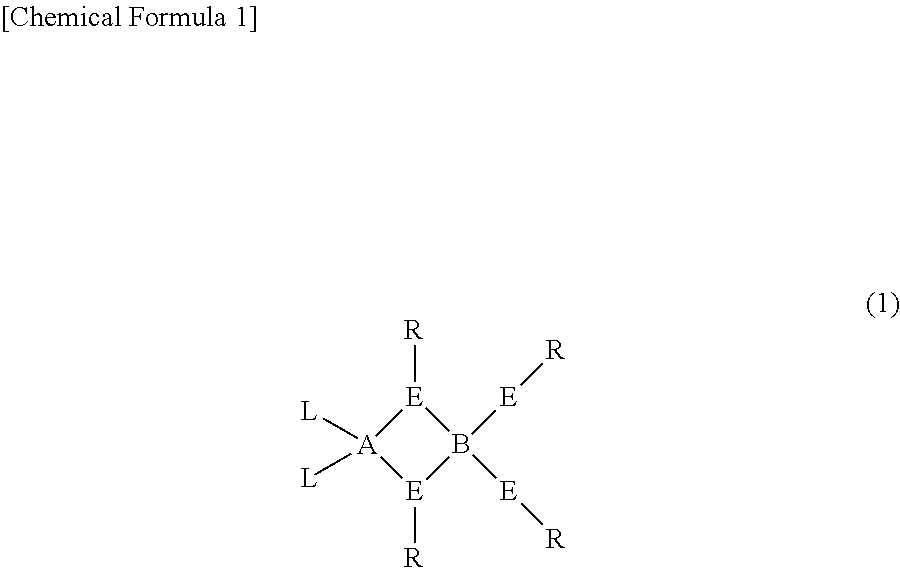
[A]1([L])([L])[E]([R])B([E][R])([E][R])[E]1[R]
